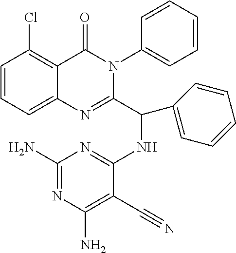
C1=CC=C2C(=C1Cl)C(=O)N(C1=CC=CC=C1)C(C(NC1=NC(N)=NC(N)=C1C#N)C1=CC=CC=C1)=N2
